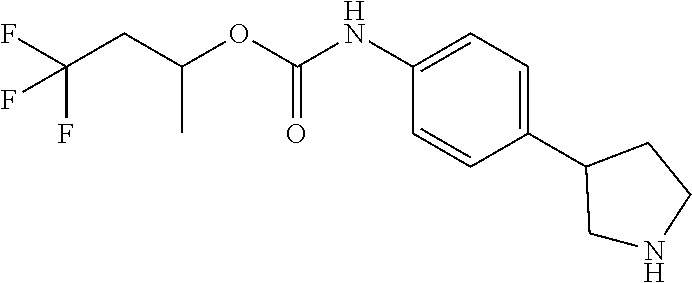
C1NCCC1C1=CC=C(NC(OC(CC(F)(F)F)C)=O)C=C1
